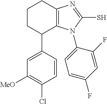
C1([MeO])=C(Cl)C=CC(C2C3=C(CCC2)N=C(S)N3C2=CC=C(F)C=C2F)=C1
